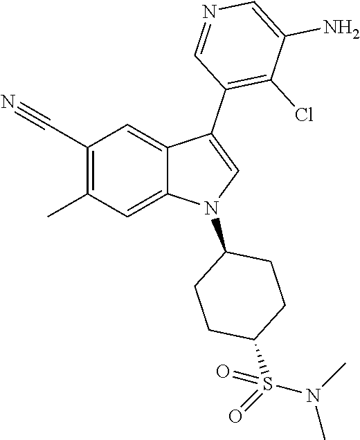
C1(C#N)=C(C)C=C2C(=C1)C(C1=C(Cl)C(N)=CN=C1)=CN2C1CCC(S(=O)(N(C)C)=O)CC1
